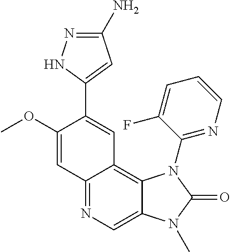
C12=NC=C3C(=C1C=C(C1=CC(N)=NN1)C(OC)=C2)N(C1=NC=CC=C1F)C(=O)N3C
